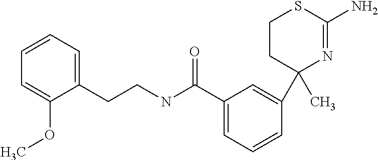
C1CC(C2=CC(C(NCCC3=CC=CC=C3OC)=O)=CC=C2)(C)N=C(N)S1
